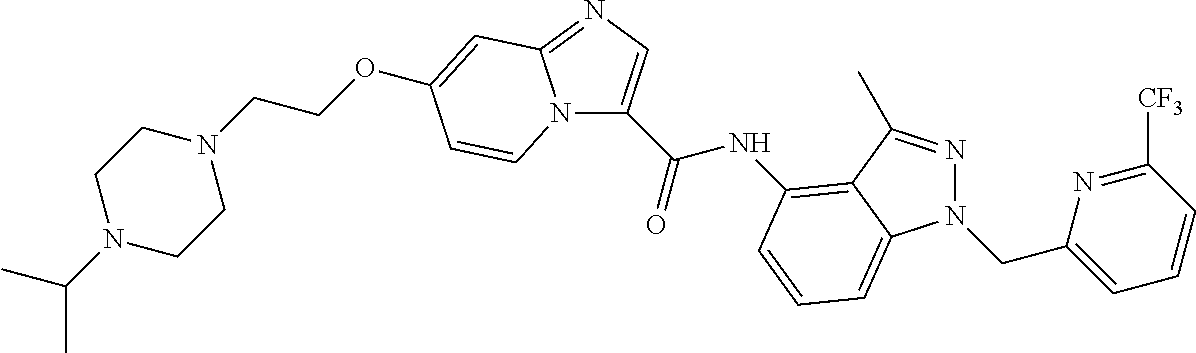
C(=O)(NC1=C2C(C)=NN(CC3=CC=CC([CF3])=N3)C2=CC=C1)C1=CN=C2N1C=CC(OCCN1CCN(C(C)C)CC1)=C2
